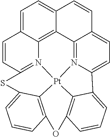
C1=C2C3=C4C(=C1)C=CC1=CC=C5N(=C41)[Pt]14N3=C(C=C2)SC2=CC=CC(=C12)OC1=C4C5=CC=C1
